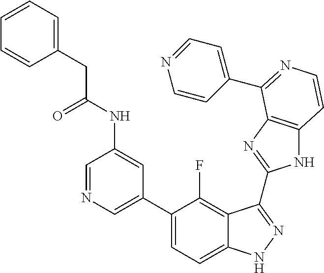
C1=C(C2=CC=C3C(=C2F)C(C2=NC4=C(N2)C=CN=C4C2=CC=NC=C2)=NN3)C=C(NC(=O)CC2=CC=CC=C2)C=N1
